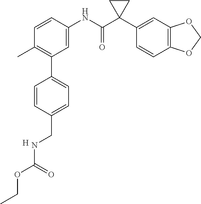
C1=C(NC(C2(C3=CC4=C(C=C3)OCO4)CC2)=O)C=CC(C)=C1C1=CC=C(CNC(OCC)=O)C=C1.[H]
